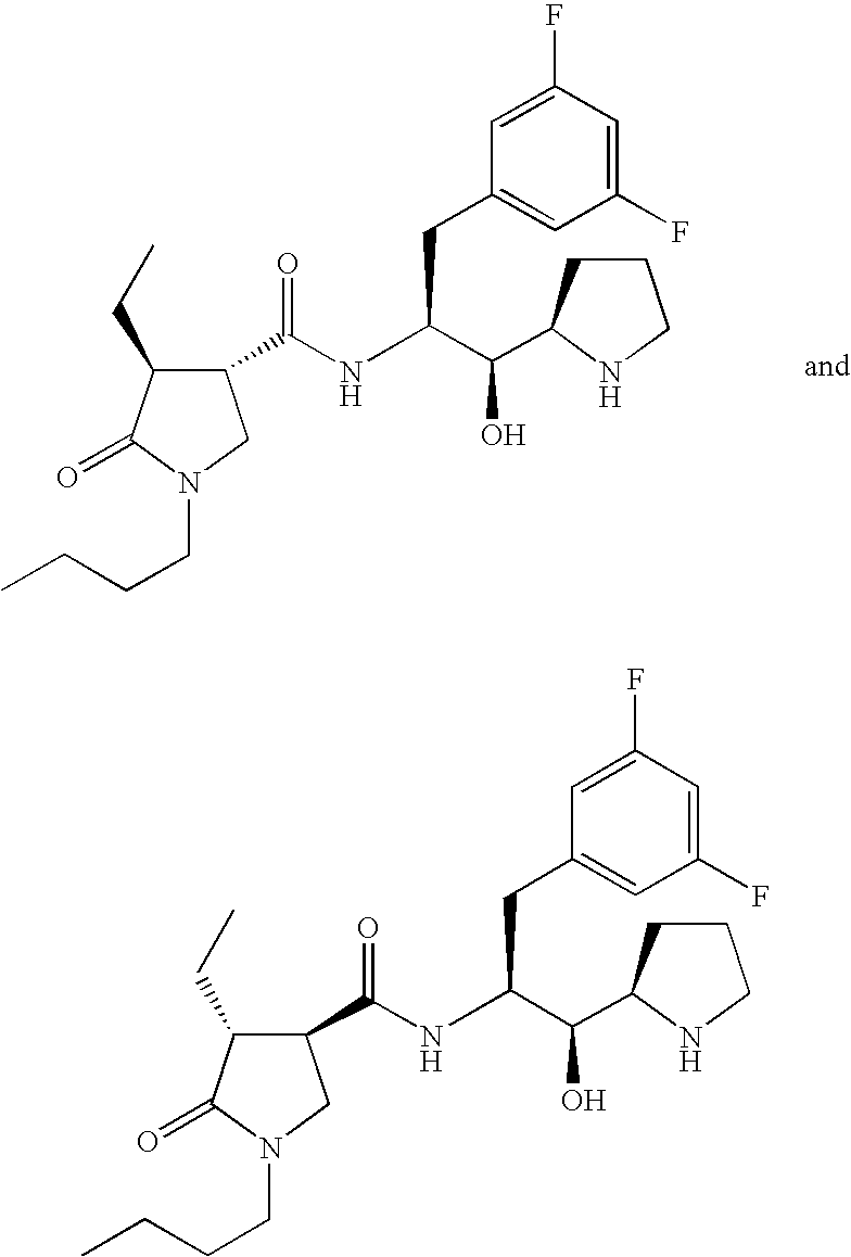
C1(CC(NC(=O)C2C(CC)C(=O)N(CCCC)C2)C(O)C2CCCN2)=CC(F)=CC(F)=C1.C1(CC(NC(=O)C2C(CC)C(=O)N(CCCC)C2)C(O)C2CCCN2)=CC(F)=CC(F)=C1
